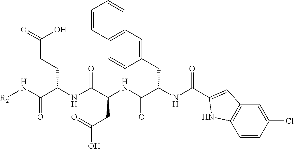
C1(CC(NC(=O)C2=CC3=C(C=CC(Cl)=C3)N2)C(NC(C(NC(C(N[R2])=O)CCC(=O)O)=O)CC(O)=O)=O)=CC2=C(C=C1)C=CC=C2
